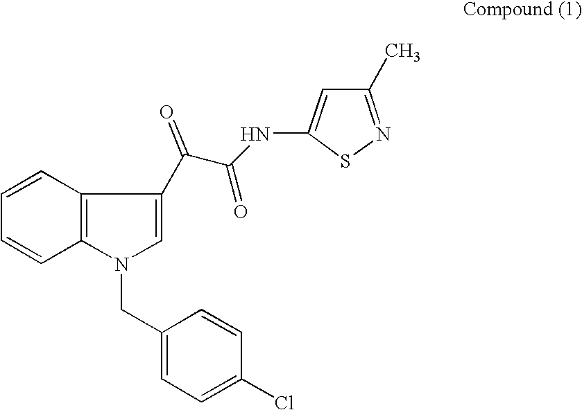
C1=CC2=C(C=C1)N(CC1=CC=C(Cl)C=C1)C=C2C(C(NC1=CC(C)=NS1)=O)=O
